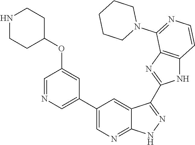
C1=NC=C(C2=CN=C3C(=C2)C(C2=NC4=C(N2)C=CN=C4N2CCCCC2)=N[N H]3)C=C1OC1CCNCC1
